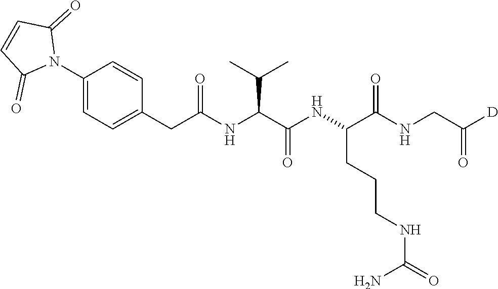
C1(CC(NC(C(NC(C(NCC([D])=O)=O)CCCNC(=O)N)=O)C(C)C)=O)=CC=C(N2C(=O)C=CC2=O)C=C1
